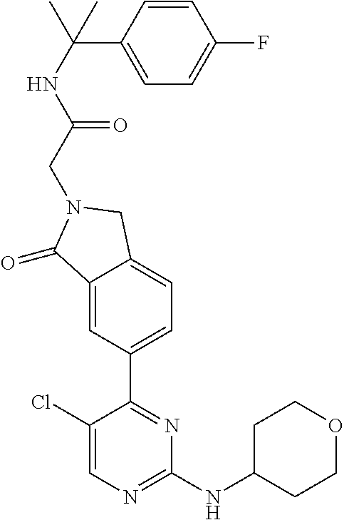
C1CC(NC2=NC=C(Cl)C(C3=CC=C4C(=C3)C(=O)N(CC(=O)NC(C)(C3=CC=C(F)C=C3)C)C4)=N2)CCO1
